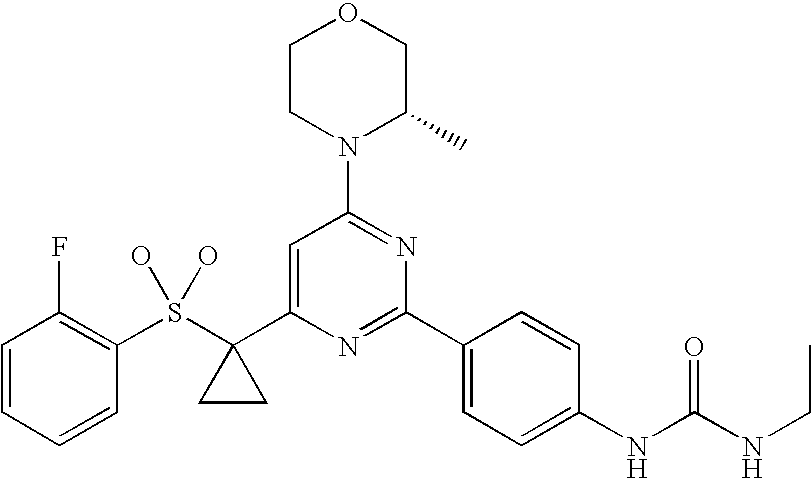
C1=CC=CC(S(C2(C3=CC(N4C(C)COCC4)=NC(C4=CC=C(NC(NCC)=O)C=C4)=N3)CC2)(O)O)=C1F
